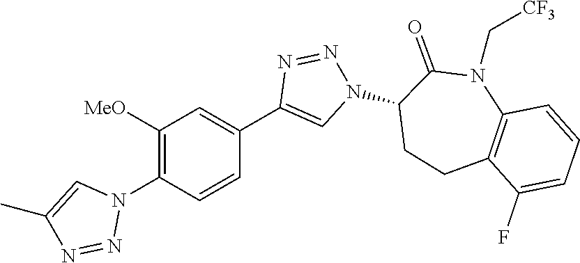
C1(N2C=C(C)N=N2)=C([MeO])C=C(C2=CN(C3CCC4=C(N(C[CF3])C3=O)C=CC=C4F)N=N2)C=C1
